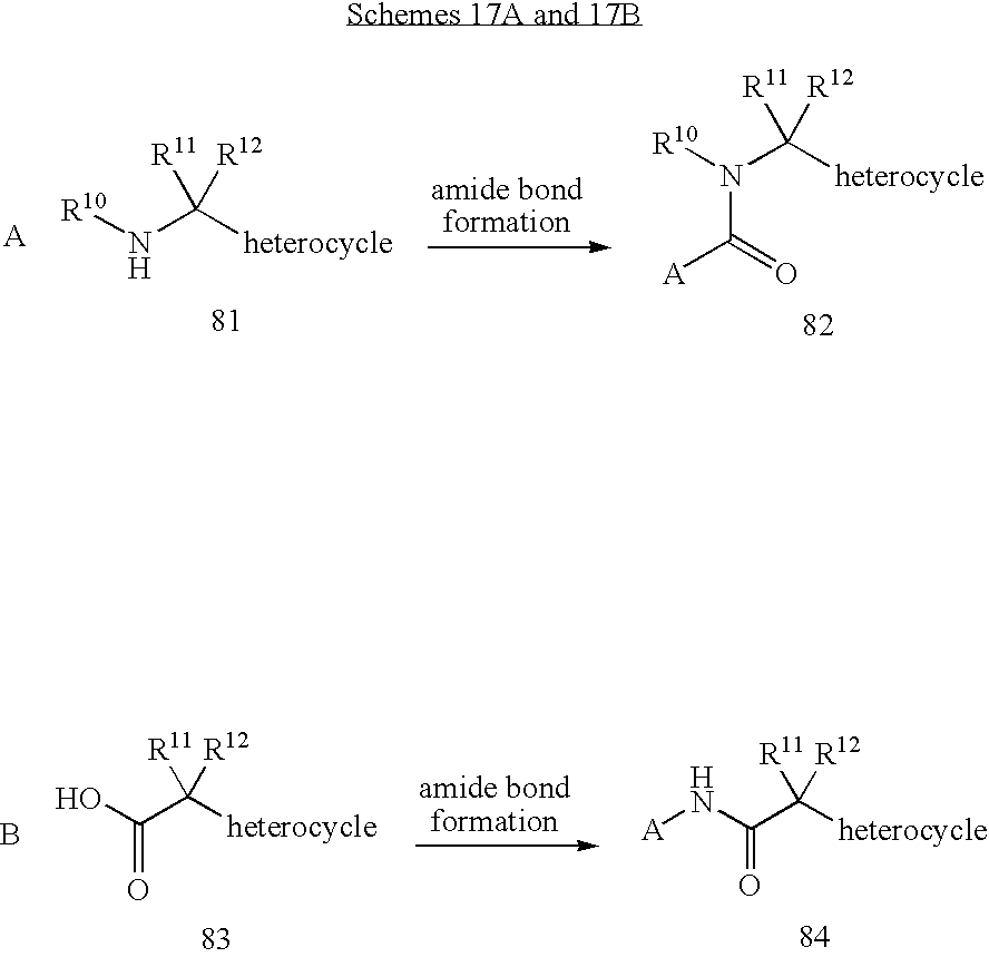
N(C([heterocycle])([R11])[R12])[R10].N(C([heterocycle])([R11])[R12])([R10])C([A])=O.C(C([heterocycle])([R11])[R12])(N[A])=O.C(C([heterocycle])([R11])[R12])(O)=O.B
